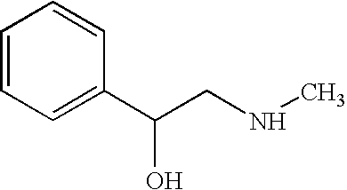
C1=CC=C(C(CNC)O)C=C1
